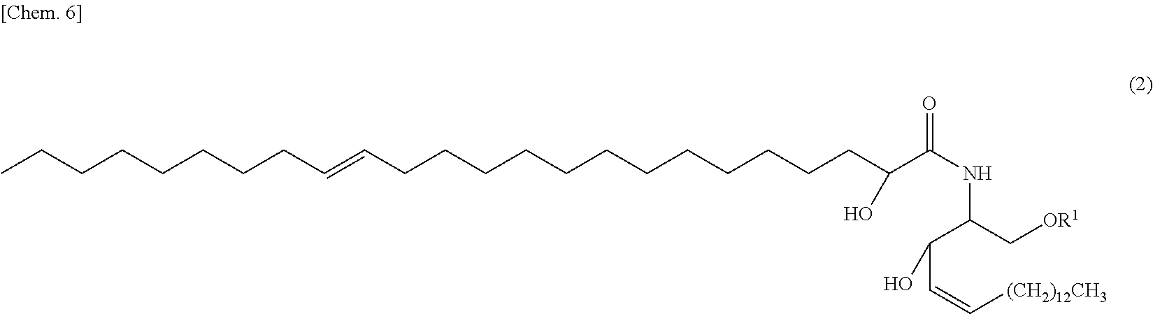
C(NC(C[OR1])C(C=C[(CH2)12CH3])O)(=O)C(CCCCCCCCCCCCC=CCCCCCCCC)O
